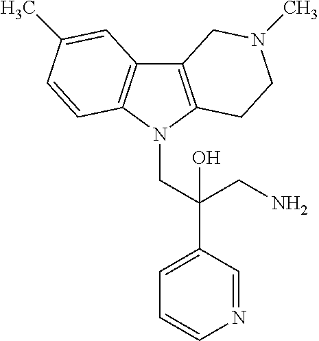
C12=C(N(CC(C3=CC=CN=C3)(CN)O)C3=C1C=C(C)C=C3)CCN(C)C2
